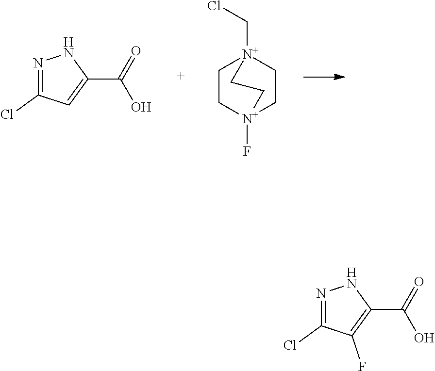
C1C[N+]2(F)CC[N+]1(CCl)CC2.N1=C(Cl)C=C(C(=O)O)N1.N1=C(Cl)C(F)=C(C(=O)O)N1
